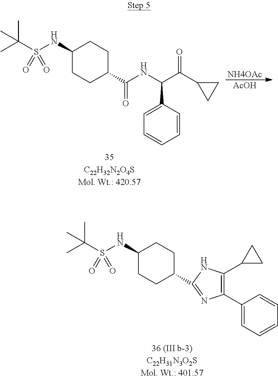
CC(S(NC1CCC(C(NC(C(C2CC2)=O)C2=CC=CC=C2)=O)CC1)(=O)=O)(C)C.[NH4OAc].[AcOH].CC(S(NC1CCC(C2=NC(C3=CC=CC=C3)=C(C3CC3)N2)CC1)(=O)=O)(C)C
